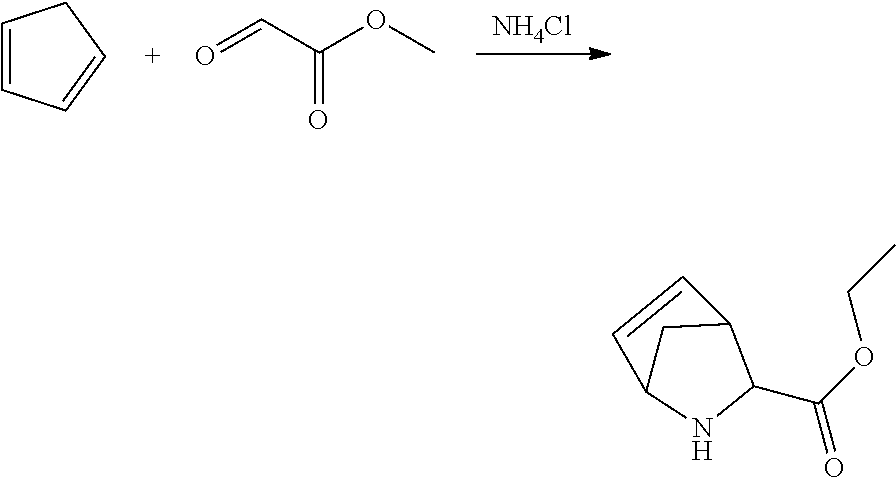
[NH4Cl].C1=CC=CC1.O=CC(OC)=O.C(=O)(OCC)C1C2CC(N1)C=C2
